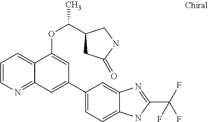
C1=CN=C2C(=C1)C(OC(C1CC(=O)NC1)C)=CC(C1=CC=C3C(=C1)N=C(C(F)(F)F)N3)=C2
